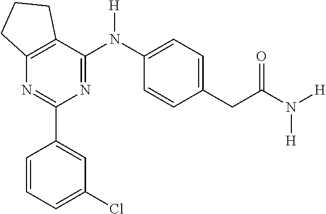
C1(C2=CC(Cl)=CC=C2)=NC2=C(C(N(C3=CC=C(CC(N([H])[H])=O)C=C3)[H])=N1)CCC2
